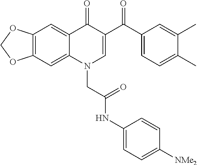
C12=C(C=C3C(=C1)C(=O)C(C(C1=CC=C(C)C(C)=C1)=O)=CN3CC(NC1=CC=C([NMe2])C=C1)=O)OCO2
